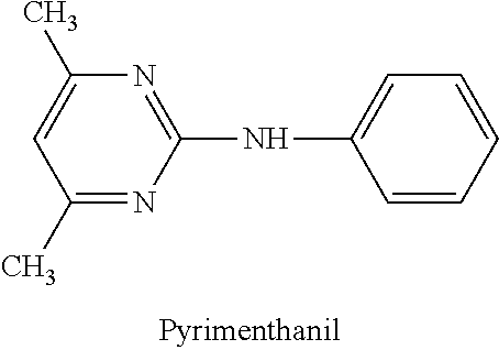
N1=C(C)C=C(C)N=C1NC1=CC=CC=C1
